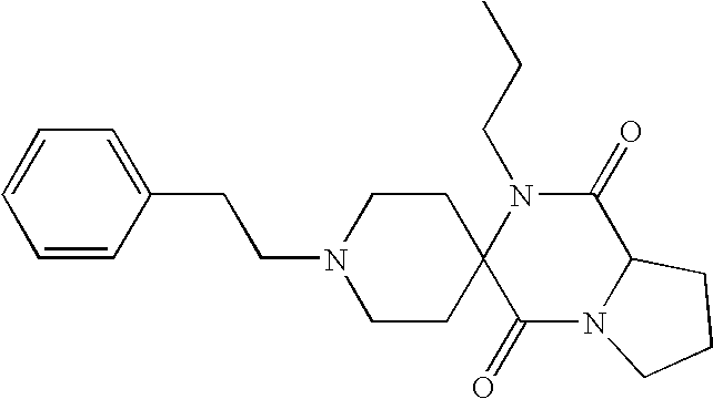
C(N1C2(C(=O)N3C(C1=O)CCC3)CCN(CCC1=CC=CC=C1)CC2)CC
